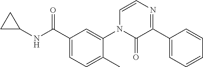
C1(NC(C2=CC=C(C)C(N3C(=O)C(C4=CC=CC=C4)=NC=C3)=C2)=O)CC1
